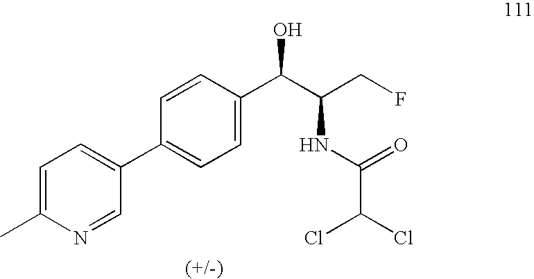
C1=CC(C(C(CF)NC(=O)C(Cl)Cl)O)=CC=C1C1=CC=C(C)N=C1
